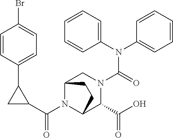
C(N1C2C(C(O)=O)N(C(N(C3=CC=CC=C3)C3=CC=CC=C3)=O)CC1CC2)(C1C(C2=CC=C(Br)C=C2)C1)=O
